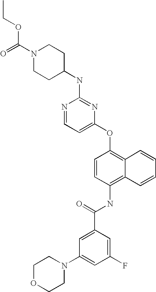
N1=CC=C(OC2=C3C(=C(NC(C4=CC(N5CCOCC5)=CC(F)=C4)=O)C=C2)C=CC=C3)N=C1NC1CCN(C(=O)OCC)CC1
